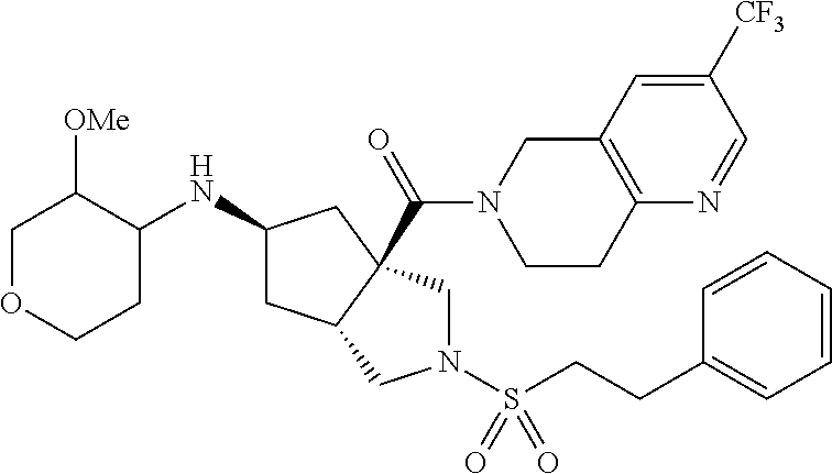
C1OCCC(NC2CC3C(C(N4CCC5=C(C4)C=C([CF3])C=N5)=O)(C2)CN(S(CCC2=CC=CC=C2)(=O)=O)C3)C1[OMe]
